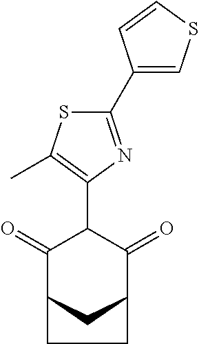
C1(=O)C2CC(C(=O)C1C1=C(C)SC(C3=CSC=C3)=N1)CC2
